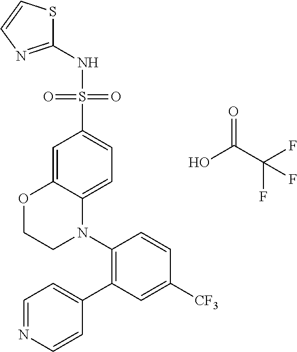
C1(N2C3=CC=C(S(NC4=NC=CS4)(=O)=O)C=C3OCC2)=C(C2=CC=NC=C2)C=C([CF3])C=C1.OC(C(F)(F)F)=O
